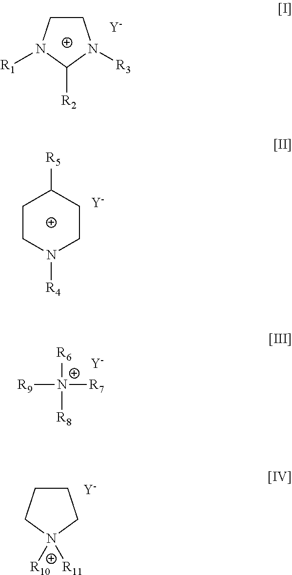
C1CN([R1])C([R2])N1[R3].[Y].C1CN([R4])CCC1[R5].[Y].[R9][N+]([R6])([R8])[R7].[Y].C1CCN([R10])([R11])C1.[Y]
